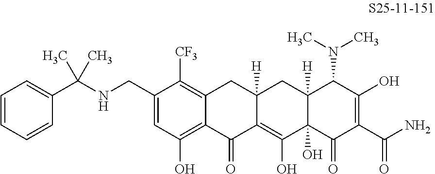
C1(CNC(C2=CC=CC=C2)(C)C)=CC(O)=C2C(=C1[CF3])CC1([H])C(=C(O)C3(O)C([H])(C1)C(N(C)C)C(O)=C(C(N)=O)C3=O)C2=O
